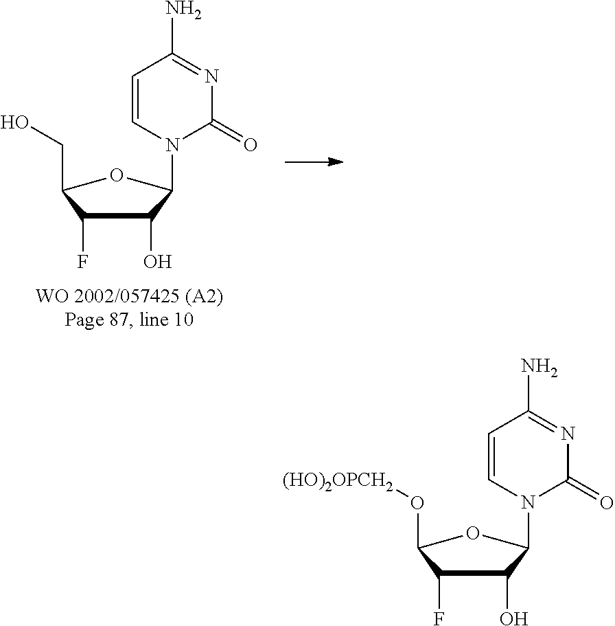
C1(O)C(F)C(O[(HO)2OPCH2])OC1N1C=CC(N)=NC1=O.C1(O)C(F)C(CO)OC1N1C=CC(N)=NC1=O
